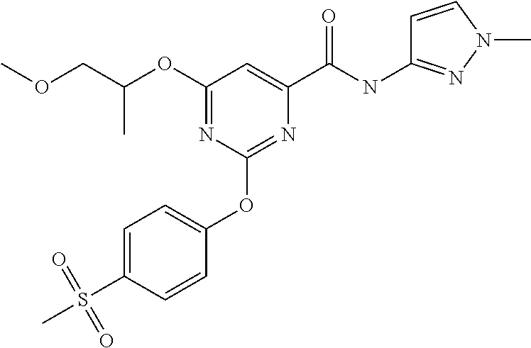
C(C)(COC)OC1=NC(OC2=CC=C(S(=O)(=O)C)C=C2)=NC(C(NC2=NN(C)C=C2)=O)=C1
